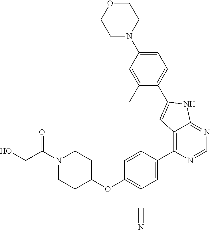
C1(C2=CC3=C(C4=CC(C#N)=C(OC5CCN(C(CO)=O)CC5)C=C4)N=CN=C3N2)=CC=C(N2CCOCC2)C=C1C
